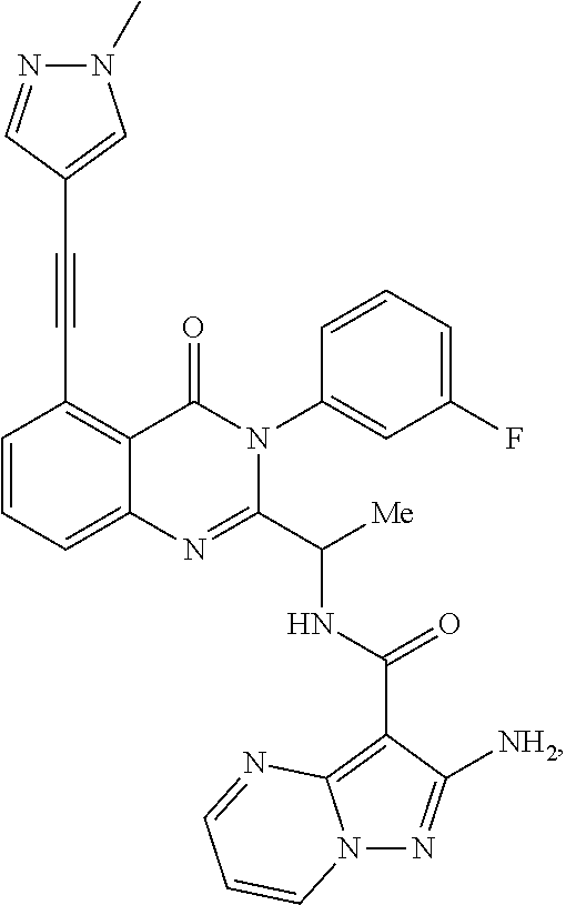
C1=CC=C2C(=C1C#CC1=CN(C)N=C1)C(=O)N(C1=CC(F)=CC=C1)C(C([Me])NC(=O)C1=C3N(N=C1[NH2])C=CC=N3)=N2
